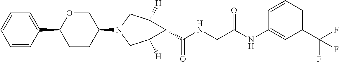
C1=CC(C2CCC(N3CC4([H])C([H])(C3)C4C(NCC(NC3=CC(C(F)(F)F)=CC=C3)=O)=O)CO2)=CC=C1
